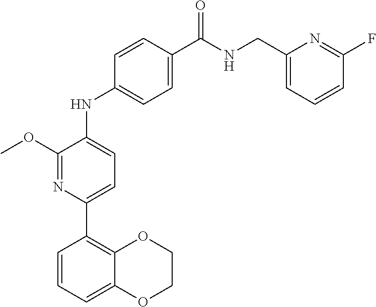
C1COC2=CC=CC(C3=CC=C(NC4=CC=C(C(NCC5=CC=CC(F)=N5)=O)C=C4)C(OC)=N3)=C2O1
